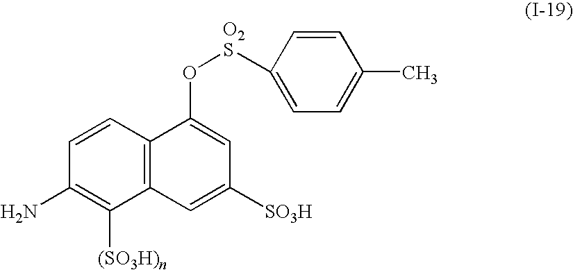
C1=CC(N)=C([(SO3H)n])C2=C1C(O[O2S]C1=CC=C(C)C=C1)=CC([SO3H])=C2
